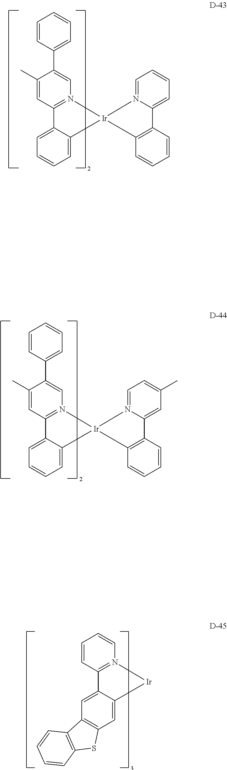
C1=C(C)C(C2=CC=CC=C2)=CN2=C1C1=CC=CC=C1[Ir]21N2=CC=C(C)C=C2C2=C1C=CC=C2.C1=CC=CN2=C1C1=CC3=C(C=C1[Ir]2)SC1=C3C=CC=C1.C1=C(C)C(C2=CC=CC=C2)=CN2=C1C1=CC=CC=C1[Ir]21N2=CC=CC=C2C2=C1C=CC=C2
